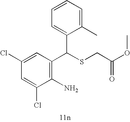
C1(Cl)=CC(Cl)=CC(C(SCC(=O)OC)C2=CC=CC=C2C)=C1N
